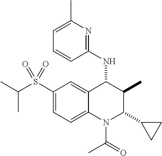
C1(S(C(C)C)(=O)=O)=CC=C2C(=C1)C(NC1=NC(C)=CC=C1)C(C)C(C1CC1)N2C(C)=O
